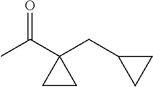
C(C1(CC2CC2)CC1)(C)=O
